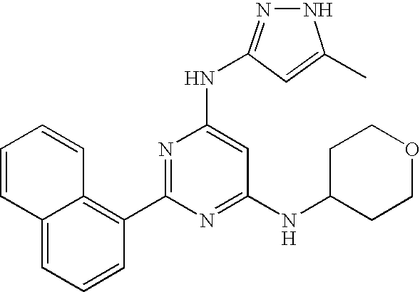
C1(C2=NC(NC3=NNC(C)=C3)=CC(NC3CCOCC3)=N2)=C2C(=CC=C1)C=CC=C2.[H]
